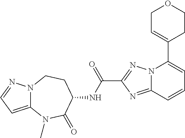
N12C(=CC=N1)N(C)C(=O)C(NC(C1=NN3C(=N1)C=CC=C3C1=CCOCC1)=O)CC2
